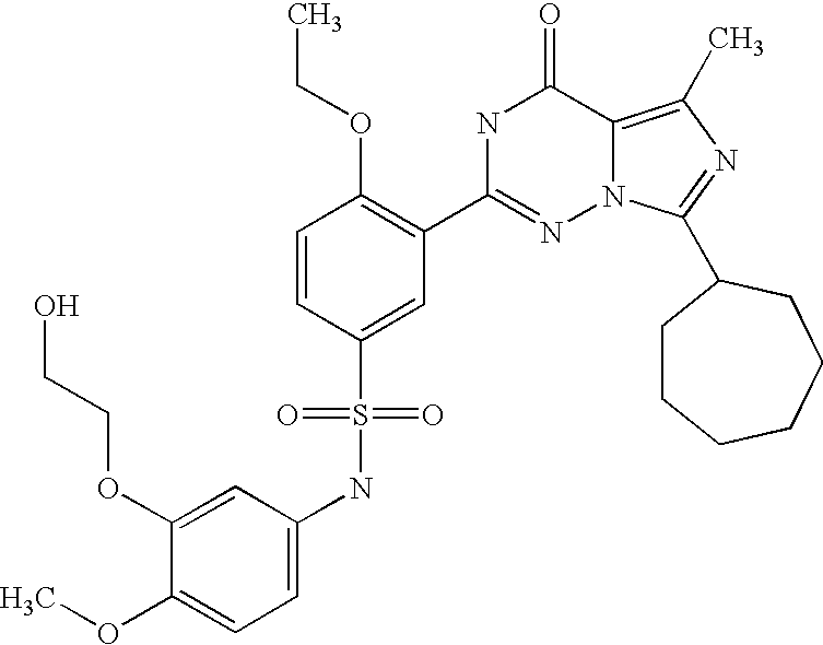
C1(NS(C2=CC(C3=NN4C(=C(C)N=C4C4CCCCCC4)C(=O)N3)=C(OCC)C=C2)(=O)=O)=CC=C(OC)C(OCCO)=C1
